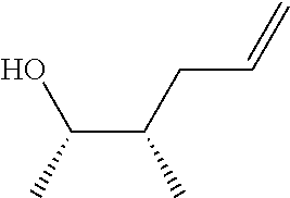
OC(C)C(CC=C)C
